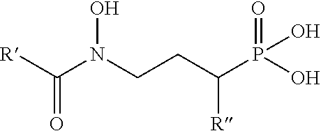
ON(CCC(P(O)(=O)O)[R])C([R])=O
